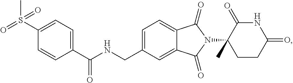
C1=C(CNC(C2=CC=C(S(C)(=O)=O)C=C2)=O)C=C2C(=C1)C(=O)N(C1(C)CCC(=O)NC1=O)C2=O
